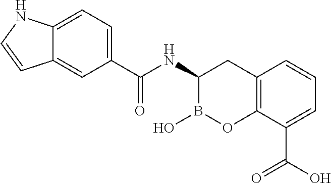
C12=C(C(C(O)=O)=CC=C1)OB(O)C(NC(=O)C1=CC=C3C(=C1)C=CN3)C2
